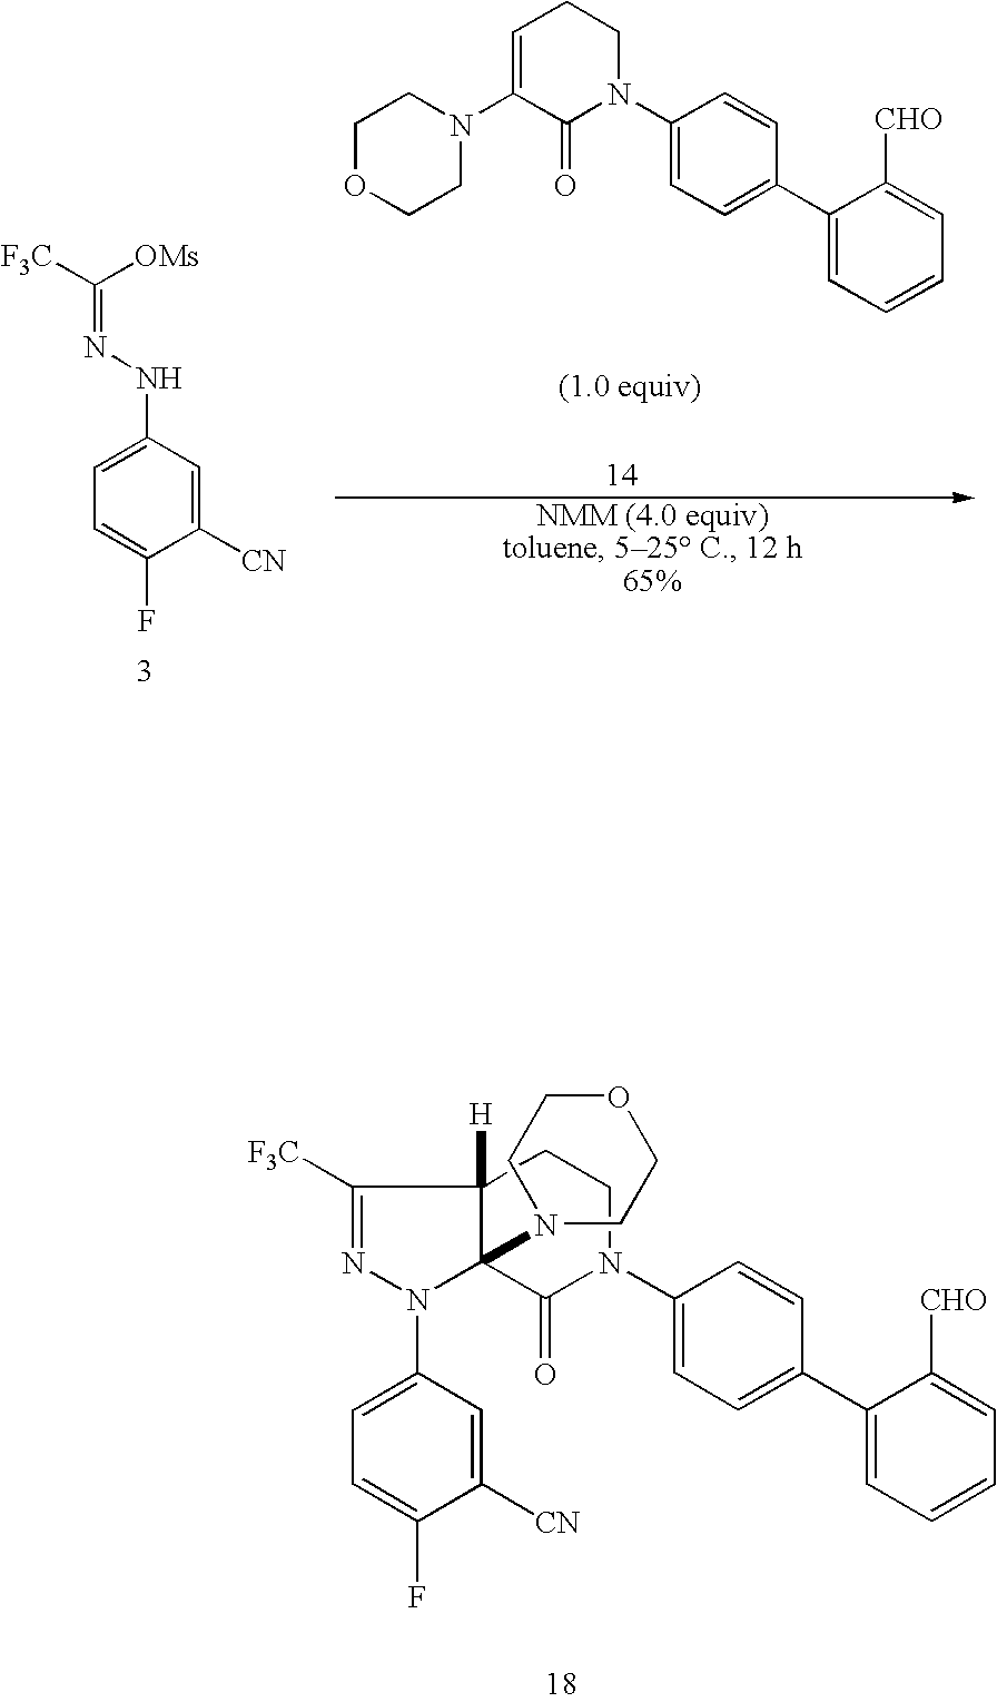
C1=C(N2N=C([F3C])C3([H])C2(N2CCOCC2)C(=O)N(C2=CC=C(C4=CC=CC=C4[CHO])C=C2)CC3)C=C([CN])C(F)=C1.C1=C(NN=C([F3C])[OMs])C=C([CN])C(F)=C1.C1OCCN(C2=CCCN(C3=CC=C(C4=CC=CC=C4[CHO])C=C3)C2=O)C1
